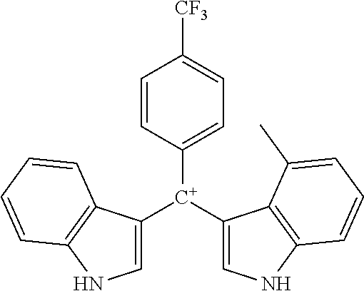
C1([C+](C2=CNC3=C2C(C)=CC=C3)C2=CNC3=C2C=CC=C3)=CC=C([CF3])C=C1
